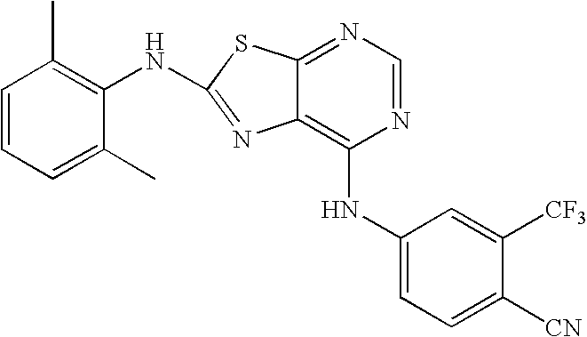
C1=CC=C(C)C(NC2=NC3=C(NC4=CC=C([CN])C([CF3])=C4)N=CN=C3S2)=C1C
